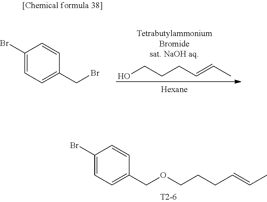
C1(Br)=CC=C(COCCCC=CC)C=C1.OCCCC=CC.C1(Br)=CC=C(CBr)C=C1
